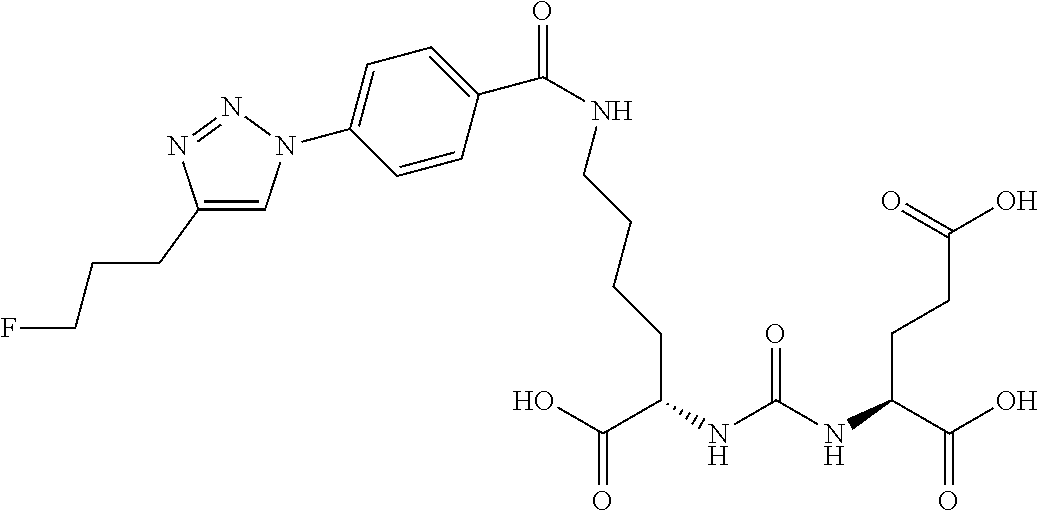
OC(C(NC(NC(C(O)=O)CCCCNC(=O)C1=CC=C(N2C=C(CCCF)N=N2)C=C1)=O)CCC(O)=O)=O
